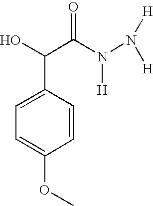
C1=C(C(C(N([H])N([H])[H])=O)O)C=CC(OC)=C1
